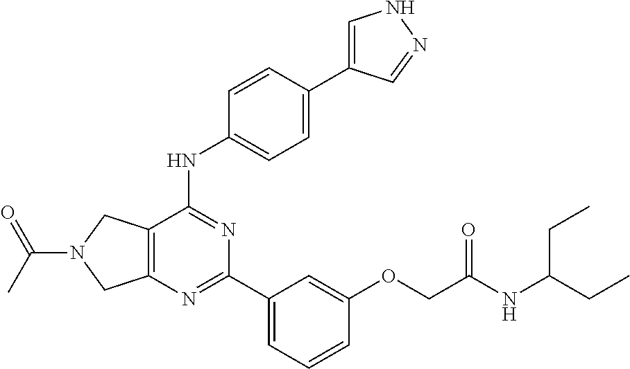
C12=C(C(NC3=CC=C(C4=CNN=C4)C=C3)=NC(C3=CC=CC(OCC(NC(CC)CC)=O)=C3)=N1)CN(C(C)=O)C2
